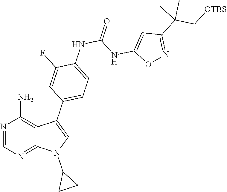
C1=NC(N)=C2C(C3=CC=C(NC(NC4=CC(C(C[OTBS])(C)C)=NO4)=O)C(F)=C3)=CN(C3CC3)C2=N1
